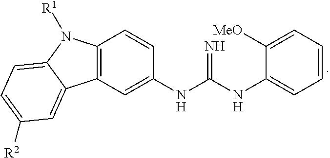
C12=C(C=C(NC(NC3=CC=CC=C3[MeO])=N)C=C1)C1=CC([R2])=CC=C1N2[R1]
